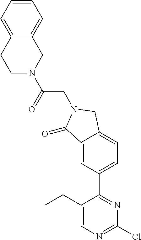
C1(CC)=CN=C(Cl)N=C1C1=CC=C2C(=C1)C(=O)N(CC(=O)N1CC3=CC=CC=C3CC1)C2
